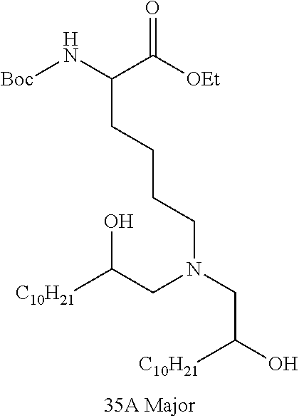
[C10H21]C(CN(CC(O)[C10H21])CCCCC(N[Boc])C([OEt])=O)O
